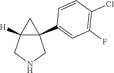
C12([H])CNCC1(C1=CC(F)=C(Cl)C=C1)C2
